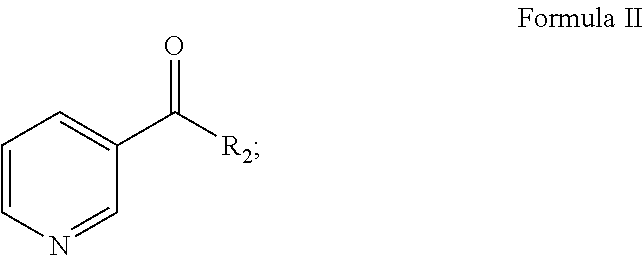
C1=CN=CC(C([R2])=O)=C1
